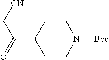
C1CN([Boc])CCC1C(C[CN])=O
